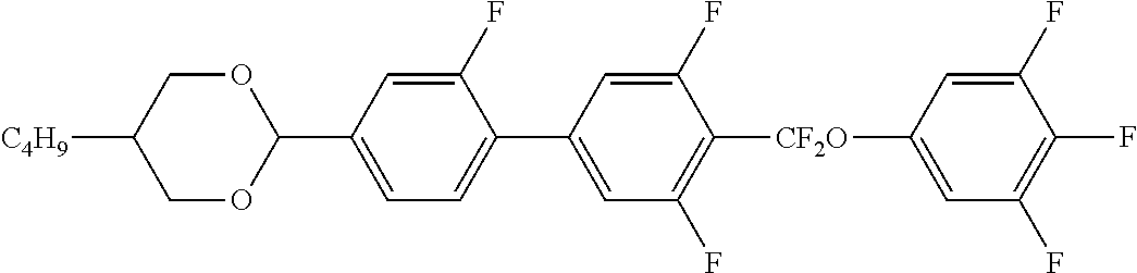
C1OC(C2=CC=C(C3=CC(F)=C([CF2O]C4=CC(F)=C(F)C(F)=C4)C(F)=C3)C(F)=C2)OCC1[C4H9]
